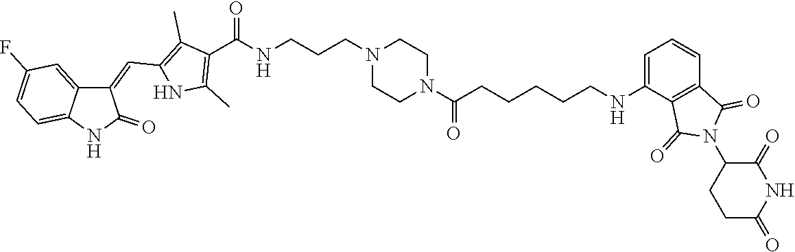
C1CN(CCCNC(C2=C(C)NC(C=C3C4=CC(F)=CC=C4NC3=O)=C2C)=O)CCN1C(=O)CCCCCNC1=CC=CC2=C1C(=O)N(C1C(=O)NC(=O)CC1)C2=O
